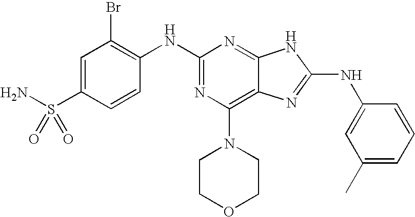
N(C1=NC(N2CCOCC2)=C2C(=N1)NC(NC1=CC(C)=CC=C1)=N2)C1=C(Br)C=C(S(N)(=O)=O)C=C1
